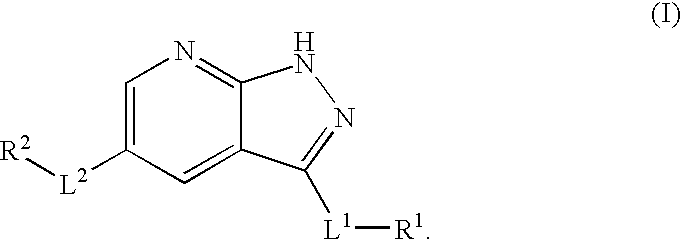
C1=C([L2][R2])C=C2C(=N1)NN=C2[L1][R1]
